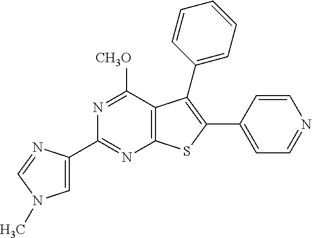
C1(C2=NC3=C(C([CH3O])=N2)C(C2=CC=CC=C2)=C(C2=CC=NC=C2)S3)=CN(C)C=N1
